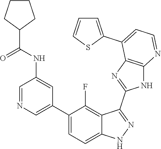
C1=NC=C(C2=CC=C3C(=C2F)C(C2=NC4=C(N2)N=CC=C4C2=CC=CS2)=NN3)C=C1NC(=O)C1CCCC1
